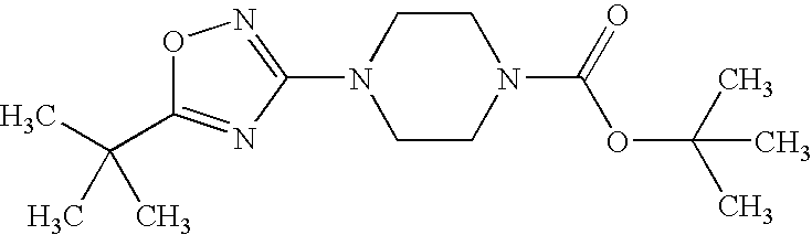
C1(N2CCN(C(=O)OC(C)(C)C)CC2)=NOC(C(C)(C)C)=N1
